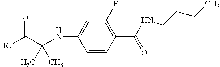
C1=CC(C(NCCCC)=O)=C(F)C=C1NC(C(O)=O)(C)C
